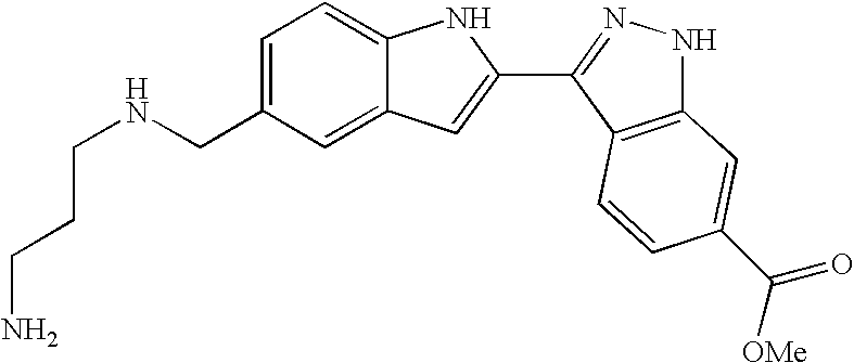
C1=C(CNCCCN)C=C2C(=C1)NC(C1=NNC3=C1C=CC(C([OMe])=O)=C3)=C2
